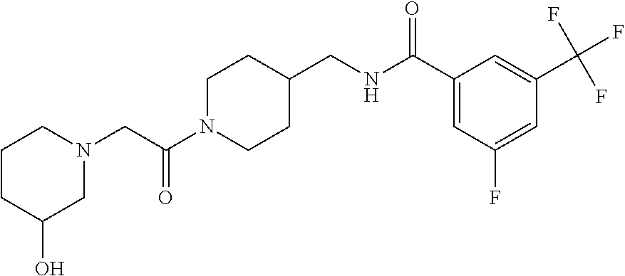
N1(CC(N2CCC(CNC(C3=CC(F)=CC(C(F)(F)F)=C3)=O)CC2)=O)CCCC(O)C1
